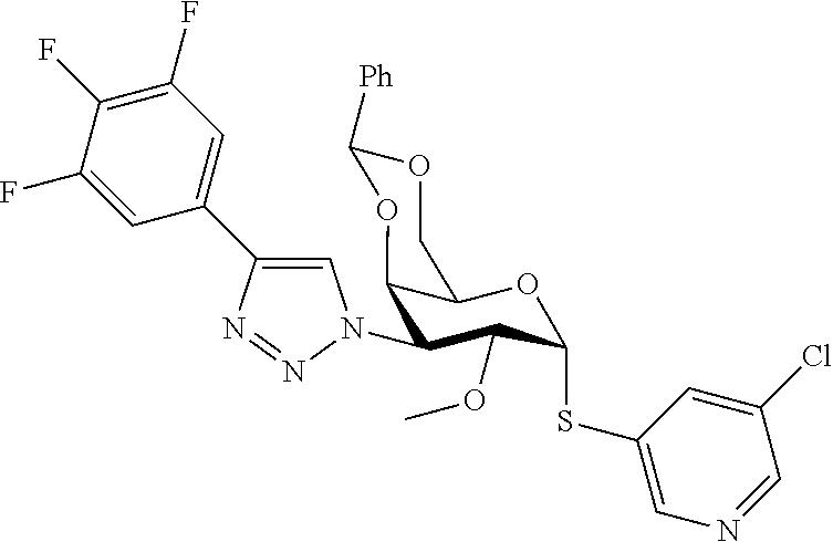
C1(N2C=C(C3=CC(F)=C(F)C(F)=C3)N=N2)C(OC)C(SC2=CN=CC(Cl)=C2)OC2C1OC([Ph])OC2
